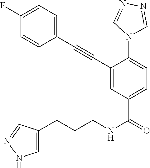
C1(C#CC2=CC(C(=O)NCCCC3=CNN=C3)=CC=C2N2C=NN=C2)=CC=C(F)C=C1
